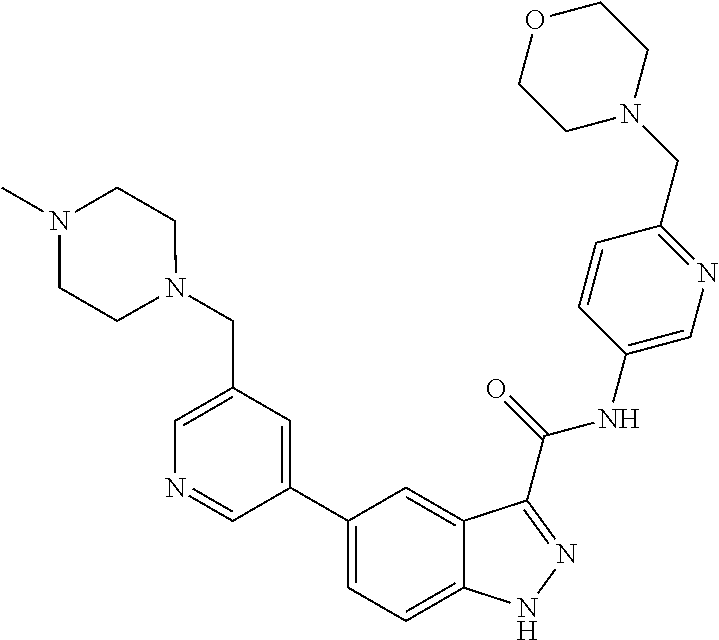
C1(CN2CCN(C)CC2)=CN=CC(C2=CC=C3C(=C2)C(C(NC2=CN=C(CN4CCOCC4)C=C2)=O)=NN3)=C1
